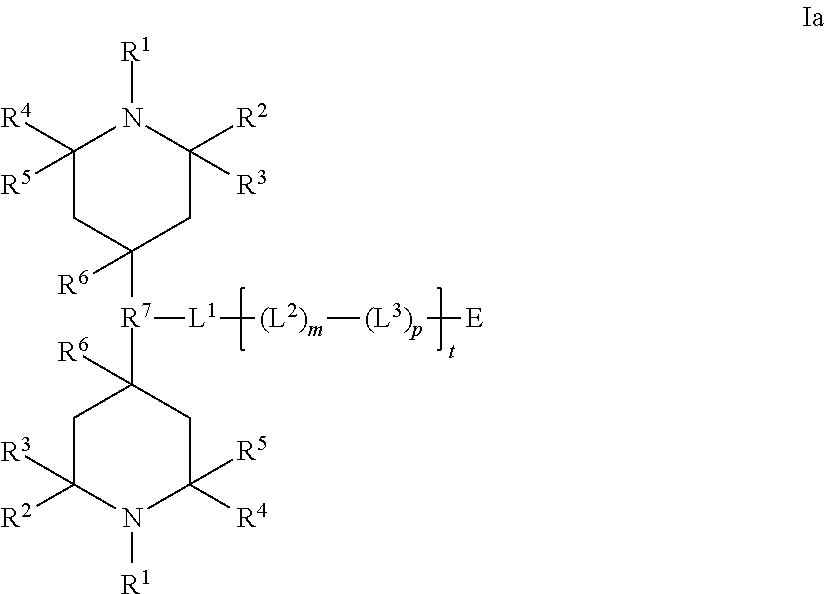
C1([R5])([R4])CC([R7]([L1][(L2)m][(L3)p][E])C2([R6])CC([R2])([R3])N([R1])C([R4])([R5])C2)([R6])CC([R2])([R3])N1[R1]
